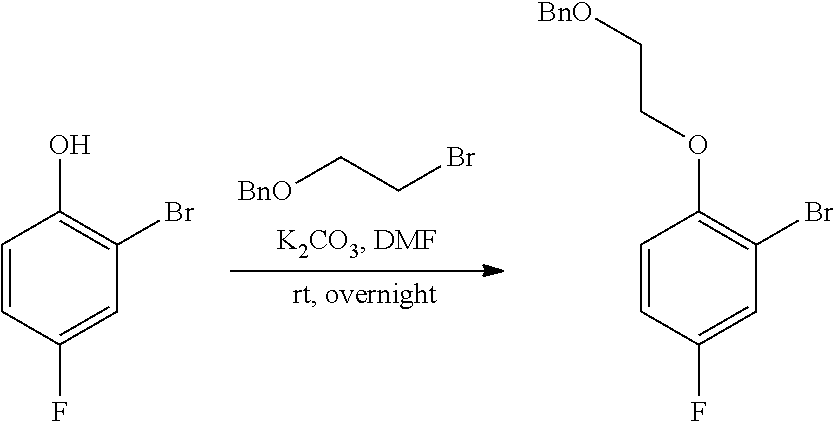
[BnO]CCBr.C1=CC(F)=CC(Br)=C1O.C1=CC(F)=CC(Br)=C1OCC[BnO]
